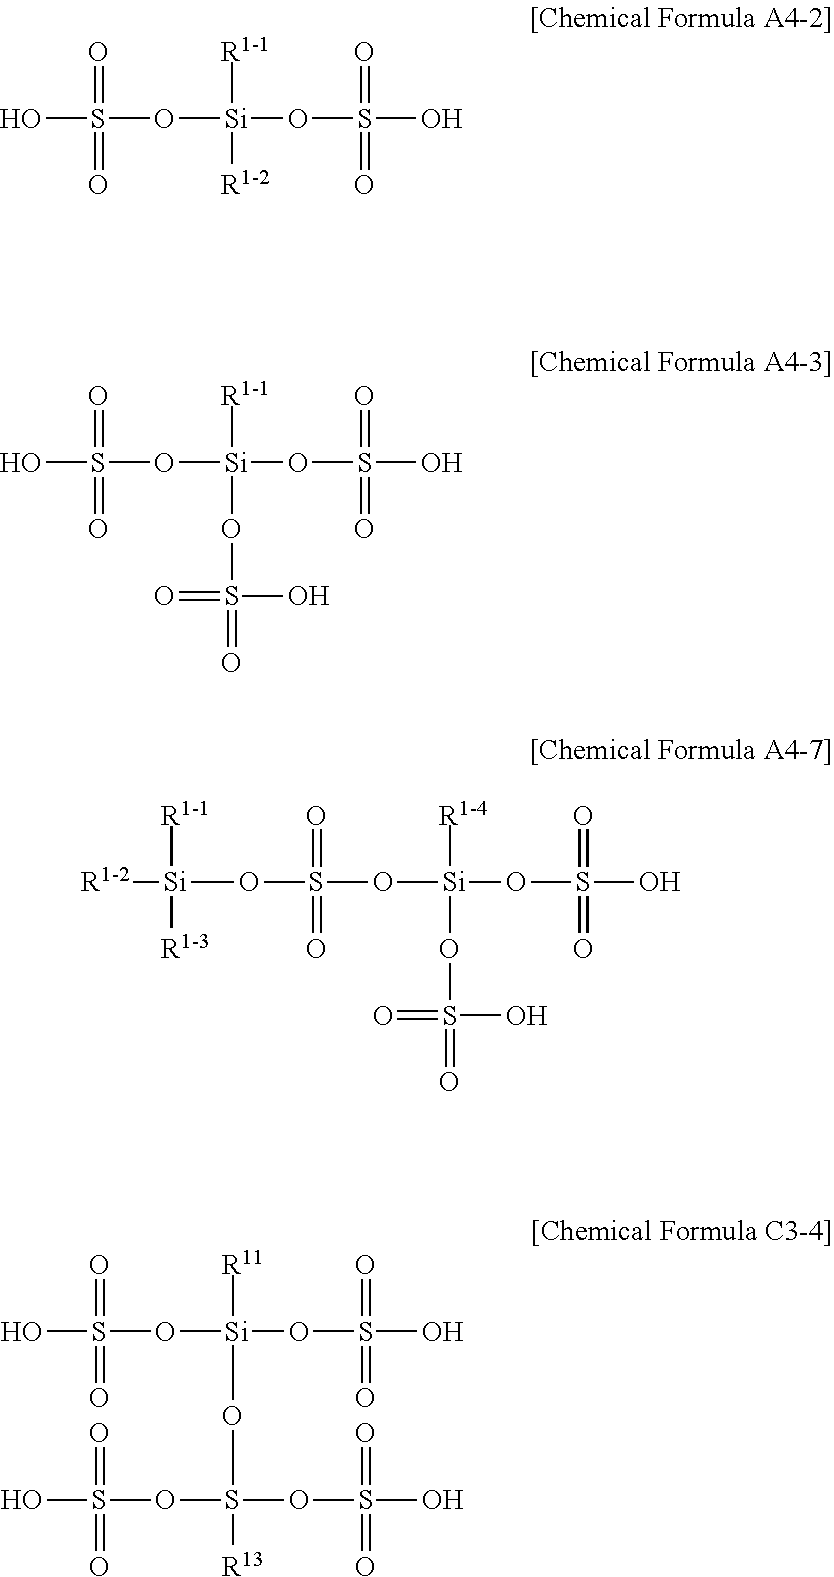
OS(=O)(=O)O[Si]([R1-1])([R1-2])OS(=O)(=O)O.OS(=O)(=O)O[Si]([R1-1])(OS(=O)(O)=O)OS(=O)(=O)O.O(S(=O)(=O)O[Si]([R1-4])(OS(=O)(O)=O)OS(=O)(=O)O)[Si]([R1-2])([R1-1])[R1-3].OS(=O)(=O)O[Si]([R11])(OS(OS(=O)(=O)O)(OS(=O)(=O)O)[R13])OS(=O)(=O)O
